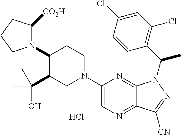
N1(C2C(C(C)(C)O)CN(C3=CN=C4C(=N3)N(C(C3=C(Cl)C=C(Cl)C=C3)C)N=C4[CN])CC2)C([CO2H])CCC1.Cl
